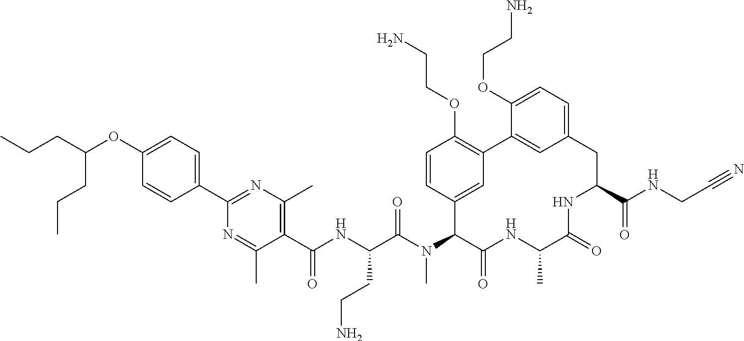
C(CCC)(OC1=CC=C(C2=NC(C)=C(C(NC(C(N(C3C4=CC(=C(OCCN)C=C4)C4=CC(=CC=C4OCCN)CC(C(NCC#N)=O)NC(=O)C(C)NC3=O)C)=O)CCN)=O)C(C)=N2)C=C1)CCC
